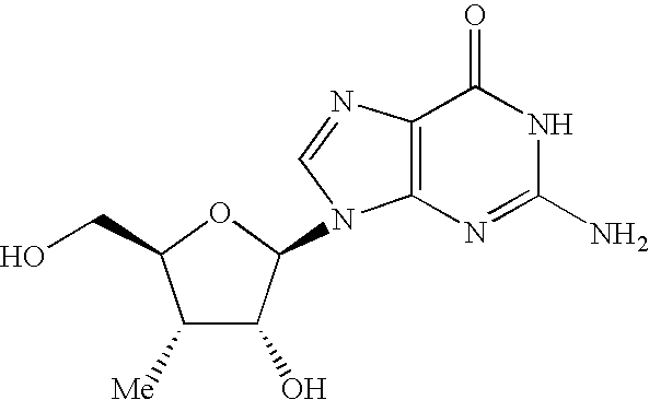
C1([Me])C(O)C(N2C3=C(N=C2)C(=O)NC(N)=N3)OC1CO
